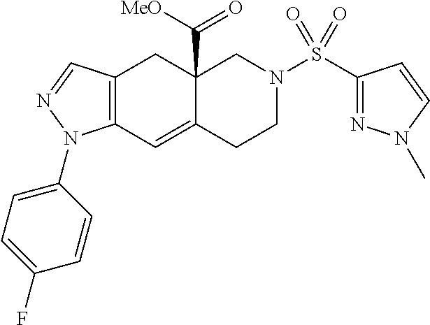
C12=C(C=NN1C1=CC=C(F)C=C1)CC1(C([MeO])=O)C(=C2)CCN(S(=O)(=O)C2=NN(C)C=C2)C1
